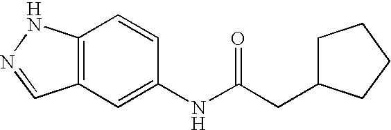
C12=C(C=C(NC(CC3CCCC3)=O)C=C1)C=NN2
